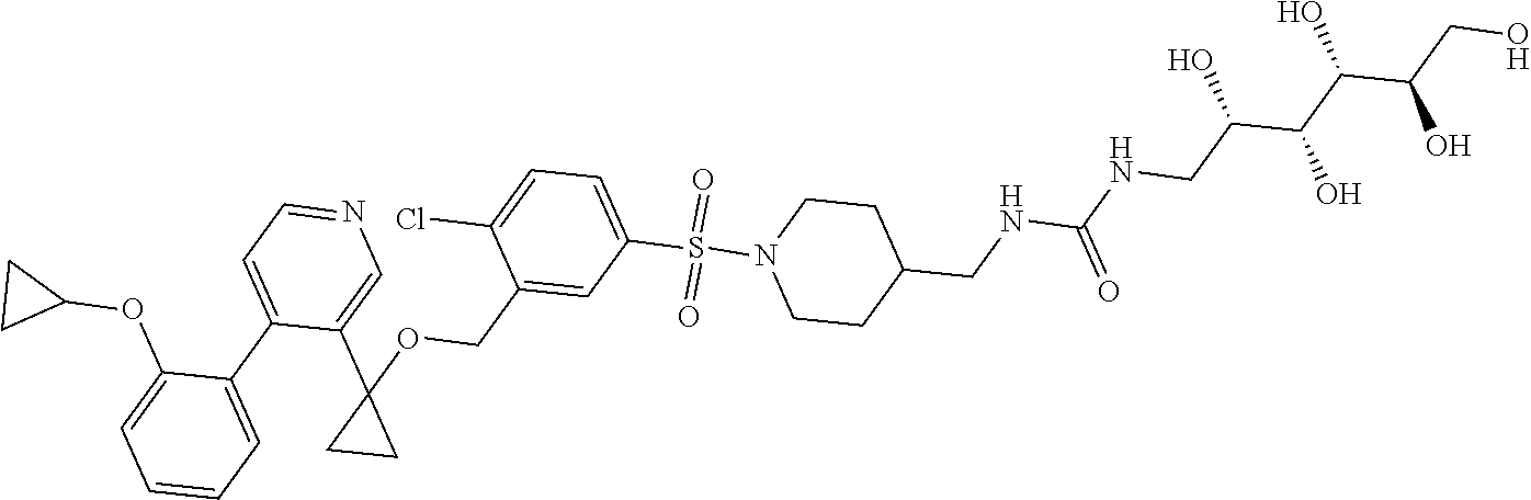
C1=CC=C(C2=CC=NC=C2C2(OCC3=CC(S(N4CCC(CNC(NCC(C(C(C(CO)O)O)O)O)=O)CC4)(=O)=O)=CC=C3Cl)CC2)C(OC2CC2)=C1
